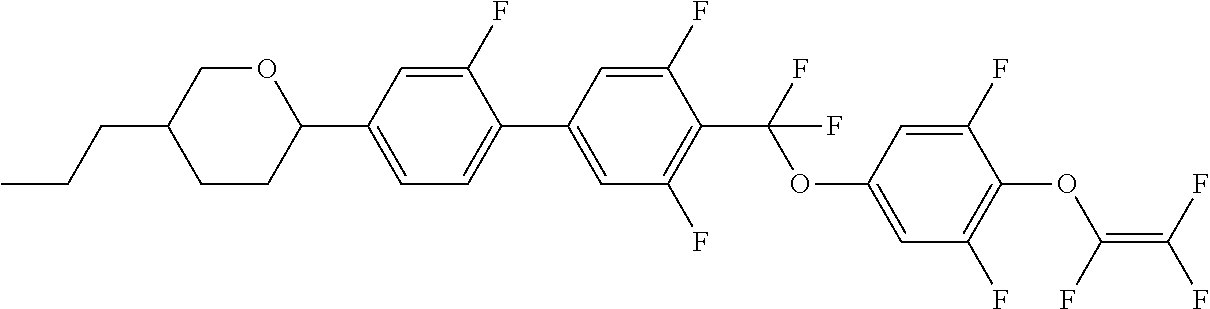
O(C(C1=C(F)C=C(C2=CC=C(C3OCC(CCC)CC3)C=C2F)C=C1F)(F)F)C1=CC(F)=C(OC(=C(F)F)F)C(F)=C1
